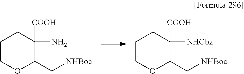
C1COC(C[NHBoc])C(N)([COOH])C1.C1COC(C[NHBoc])C([NHCbz])([COOH])C1
